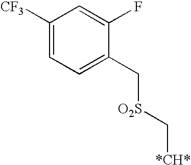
C1([CF3])=CC=C(C[O2S]C[*CH*])C(F)=C1
